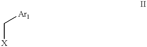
C([X])[Ar1]
